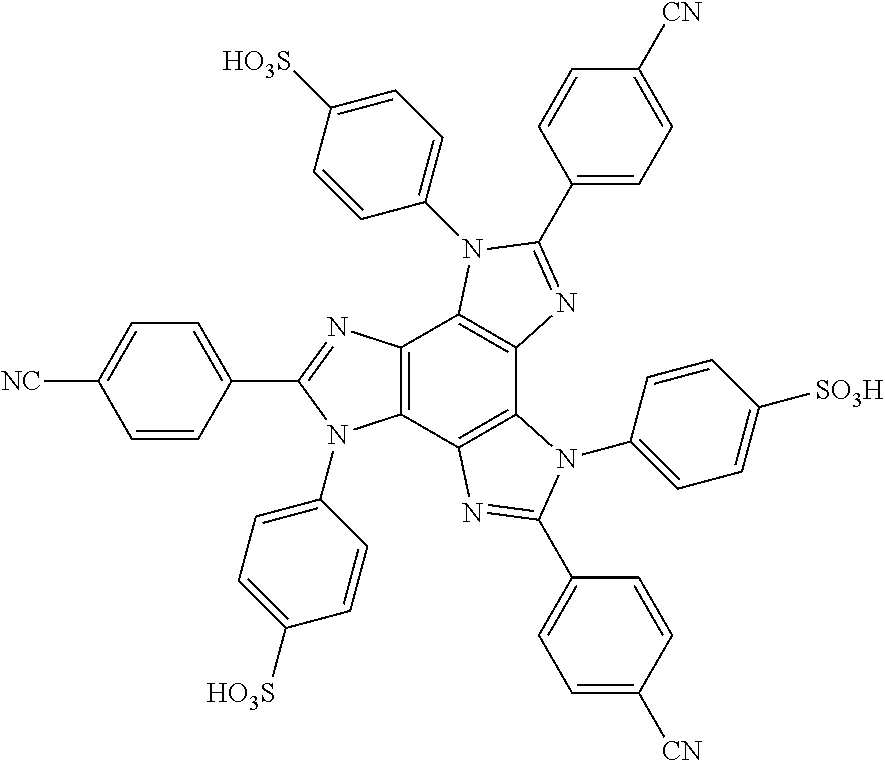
C12=C(C3=C(C4=C1N(C1=CC=C([HO3S])C=C1)C(C1=CC=C([CN])C=C1)=N4)N(C1=CC=C([SO3H])C=C1)C(C1=CC=C([CN])C=C1)=N3)N(C1=CC=C([HO3S])C=C1)C(C1=CC=C([NC])C=C1)=N2
